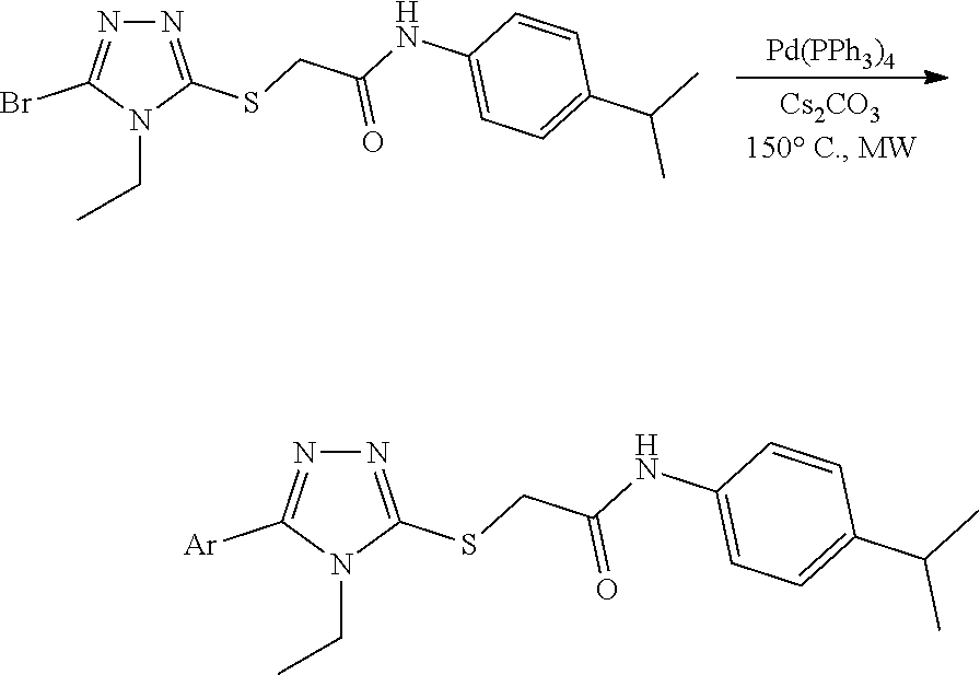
N1=C(SCC(NC2=CC=C(C(C)C)C=C2)=O)N(CC)C([Ar])=N1.N1=C(SCC(NC2=CC=C(C(C)C)C=C2)=O)N(CC)C(Br)=N1.[Pd(PPh3)4]
